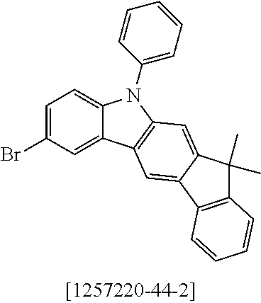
C1=C(Br)C=C2C(=C1)N(C1=CC=CC=C1)C1=C2C=C2C(=C1)C(C)(C)C1=C2C=CC=C1
